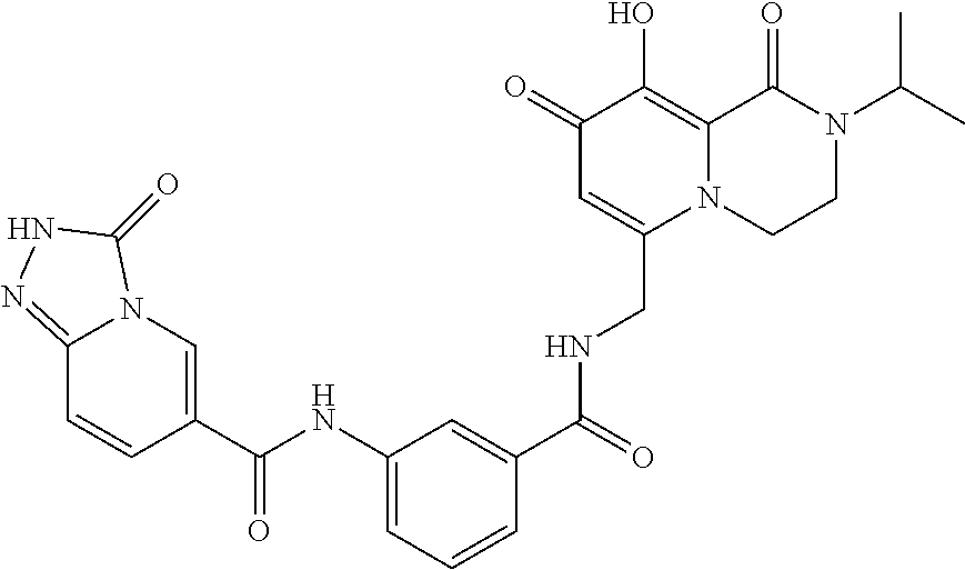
C1(=O)C=C(CNC(C2=CC(NC(=O)C3=CN4C(=NNC4=O)C=C3)=CC=C2)=O)N2C(=C1O)C(=O)N(C(C)C)CC2
